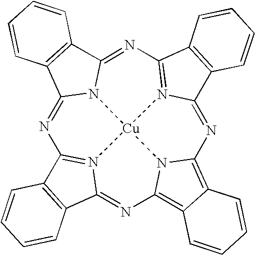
N1=C2N3C(=NC4=N5C(=NC6=C7C(=C8N6[Cu]35N3=C1C1=C(C3=N8)C=CC=C1)C=CC=C7)C1=C4C=CC=C1)C1=C2C=CC=C1
